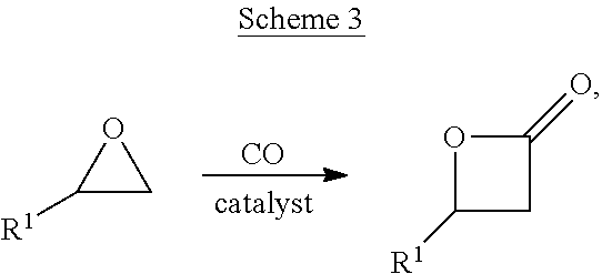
C1([R1])CO1.[CO].O1C([R1])CC1=O
